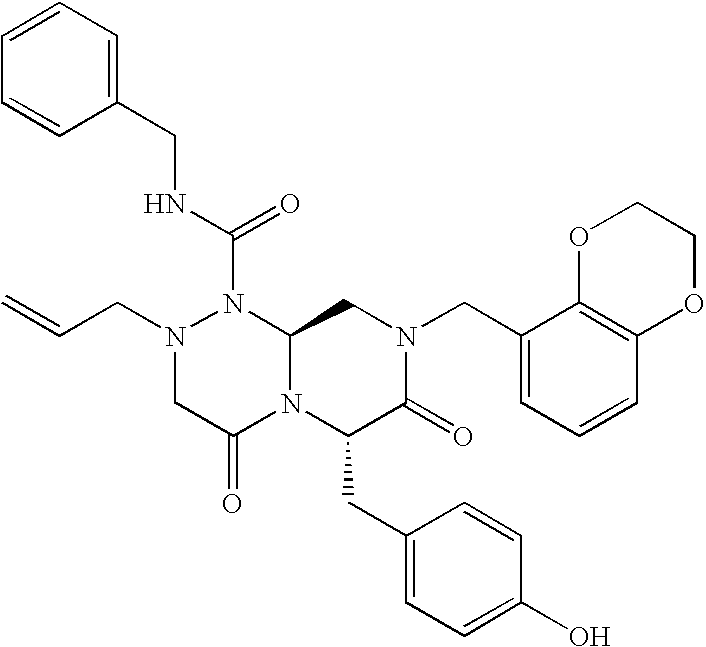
N(C(=O)N1N(CC=C)CC(=O)N2C1CN(CC1=CC=CC3=C1OCCO3)C(=O)C2CC1=CC=C(O)C=C1)CC1=CC=CC=C1
